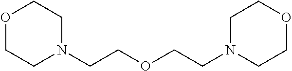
O1CCN(CCOCCN2CCOCC2)CC1
